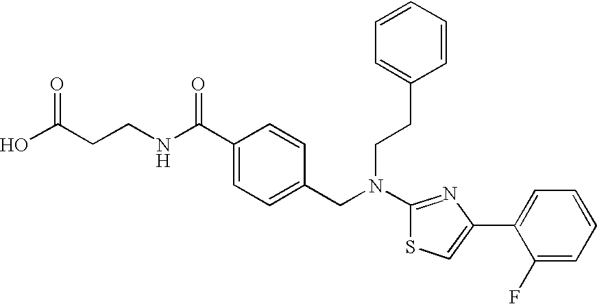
N(C1=NC(C2=CC=CC=C2F)=CS1)(CC1=CC=C(C(NCCC(O)=O)=O)C=C1)CCC1=CC=CC=C1
